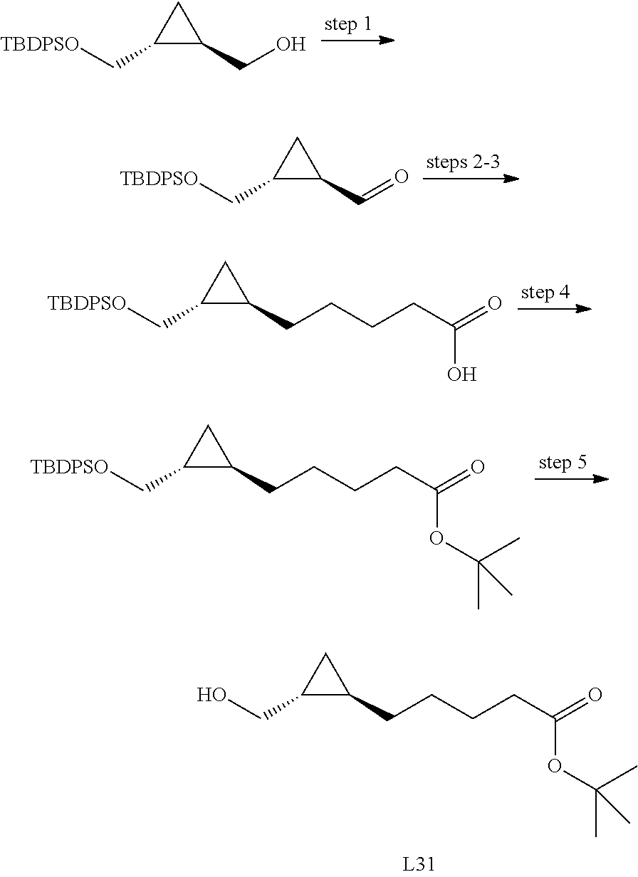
C1(C[TBDPSO])C(CO)C1.C1(C[TBDPSO])C(C=O)C1.C1(C[TBDPSO])C(CCCCC(=O)O)C1.C1(C[TBDPSO])C(CCCCC(=O)OC(C)(C)C)C1.C1(CO)C(CCCCC(=O)OC(C)(C)C)C1
